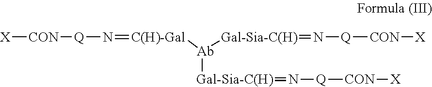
[X][CON][Q]N=[C(H)-Gal][Ab]([Gal-Sia-C(H)]=N[Q][CON][X])[Gal-Sia-C(H)]=N[Q][CON][X]
